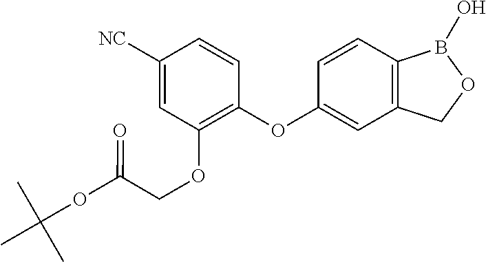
C1([NC])=CC(OCC(OC(C)(C)C)=O)=C(OC2=CC3=C(C=C2)B(O)OC3)C=C1
